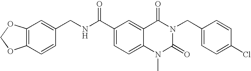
C12=C(C=CC(CNC(C3=CC=C4C(=C3)C(=O)N(CC3=CC=C(Cl)C=C3)C(=O)N4C)=O)=C1)OCO2
